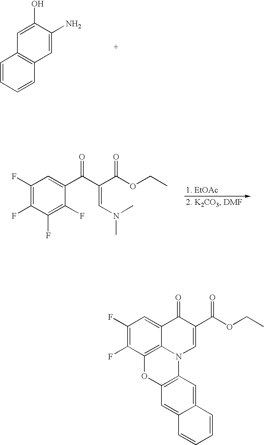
C1(F)=C(F)C2=C3C(=C1)C(=O)C(C(OCC)=O)=CN3C1=C(O2)C=C2C(=C1)C=CC=C2.C1=CC=CC2=C1C=C(O)C(N)=C2.C1(F)=C(F)C(F)=C(F)C(C(C(C(OCC)=O)=CN(C)C)=O)=C1
